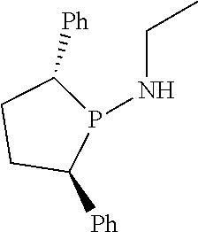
N(CC)P1C([Ph])CCC1[Ph]
